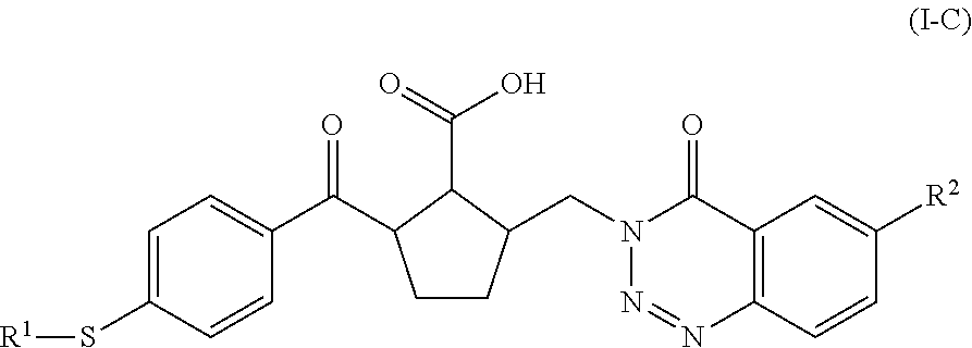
S(C1=CC=C(C(=O)C2CCC(CN3N=NC4=C(C3=O)C=C([R2])C=C4)C2C(=O)O)C=C1)[R1]
